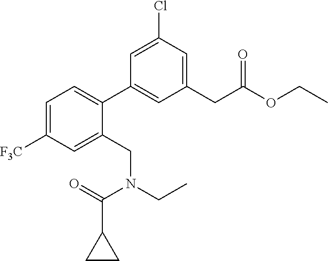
C1(CC(OCC)=O)=CC(Cl)=CC(C2=CC=C([F3C])C=C2CN(CC)C(=O)C2CC2)=C1
